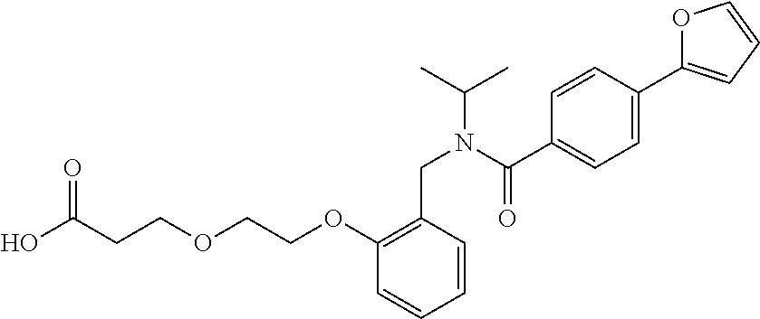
C1=CC(C2=CC=CO2)=CC=C1C(N(CC1=C(OCCOCCC(O)=O)C=CC=C1)C(C)C)=O
